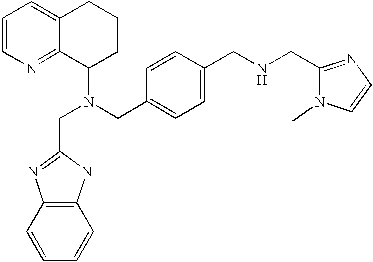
C1=CN=C2C(=C1)CCCC2N(CC1=CC=C(CNCC2=NC=CN2C)C=C1)CC1=NC2=C(N1)C=CC=C2
